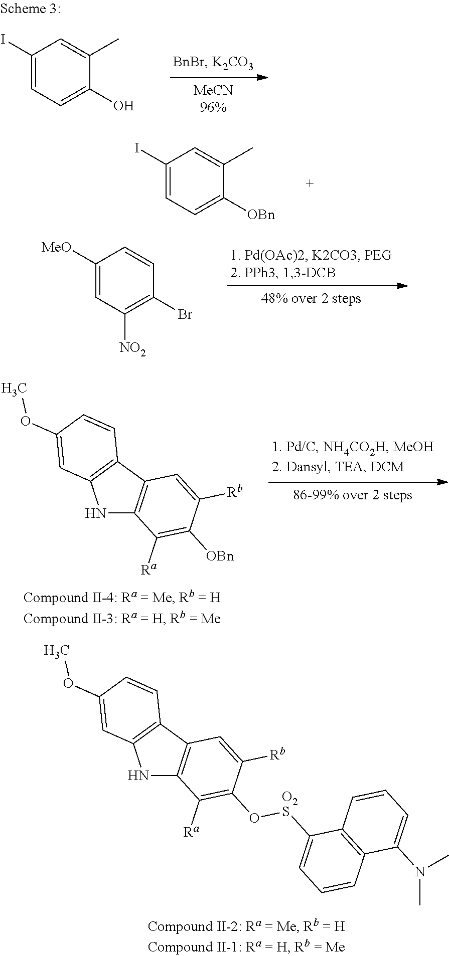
C1(I)=CC=C([OBn])C(C)=C1.C1([MeO])=CC([NO2])=C(Br)C=C1.N1C2=C(C3=C1C=C(OC)C=C3)C=C([Rb])C([OBn])=C2[Ra].N1C2=C(C3=C1C=C(OC)C=C3)C=C([Rb])C(O[O2S]C1=CC=CC3=C1C=CC=C3N(C)C)=C2[Ra].C1(I)=CC=C(O)C(C)=C1
